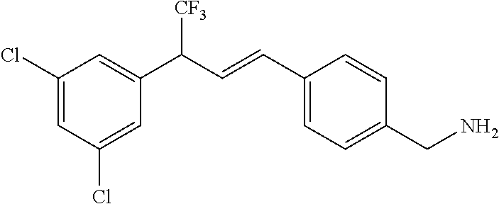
ClC1=CC(Cl)=CC(C(C=CC2=CC=C(CN)C=C2)[CF3])=C1
